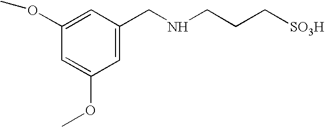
C1(OC)=CC(CNCCC[SO3H])=CC(OC)=C1
